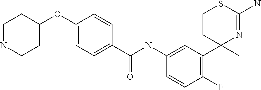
C1=C(NC(C2=CC=C(OC3CCNCC3)C=C2)=O)C=CC(F)=C1C1(C)N=C(N)SCC1
